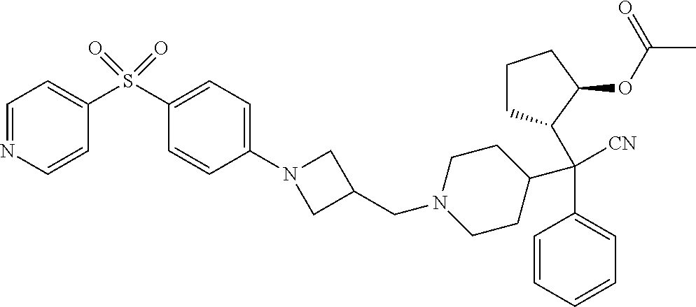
C1=CC=CC=C1C([CN])(C1CCCC1OC(C)=O)C1CCN(CC2CN(C3=CC=C(S(C4=CC=NC=C4)(=O)=O)C=C3)C2)CC1
